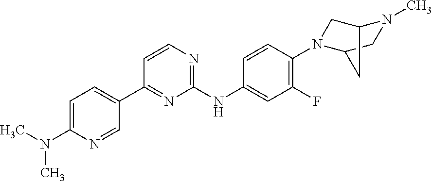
CN(C1=CC=C(C2=NC(NC3=CC(F)=C(N4CC5N(C)CC4C5)C=C3)=NC=C2)C=N1)C
